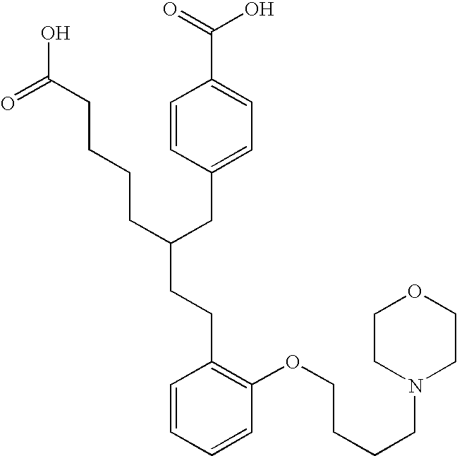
C(C(CC1=CC=C(C(=O)O)C=C1)CCCCC(O)=O)CC1=C(OCCCCN2CCOCC2)C=CC=C1
